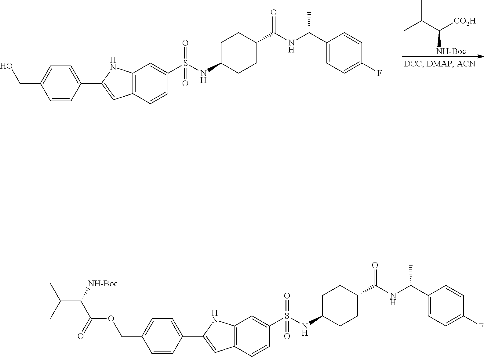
C12=C(C=CC(S(NC3CCC(C(NC(C4=CC=C(F)C=C4)C)=O)CC3)(=O)=O)=C1)C=C(C1=CC=C(COC(C(C(C)C)[NH-Boc])=O)C=C1)N2.C12=C(C=CC(S(NC3CCC(C(NC(C4=CC=C(F)C=C4)C)=O)CC3)(=O)=O)=C1)C=C(C1=CC=C(CO)C=C1)N2.C(C([CO2H])[NH-Boc])(C)C
